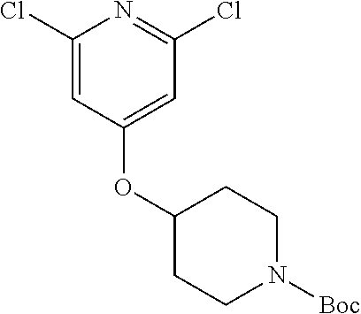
C1(Cl)=CC(OC2CCN([Boc])CC2)=CC(Cl)=N1
